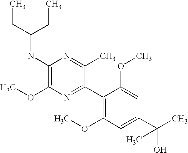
C1(NC(CC)CC)=C(OC)N=C(C2=C(OC)C=C(C(C)(O)C)C=C2OC)C(C)=N1
